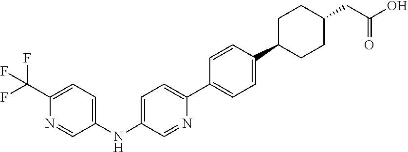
C1(NC2=CC=C(C3=CC=C(C4CCC(CC(O)=O)CC4)C=C3)N=C2)=CC=C(C(F)(F)F)N=C1
